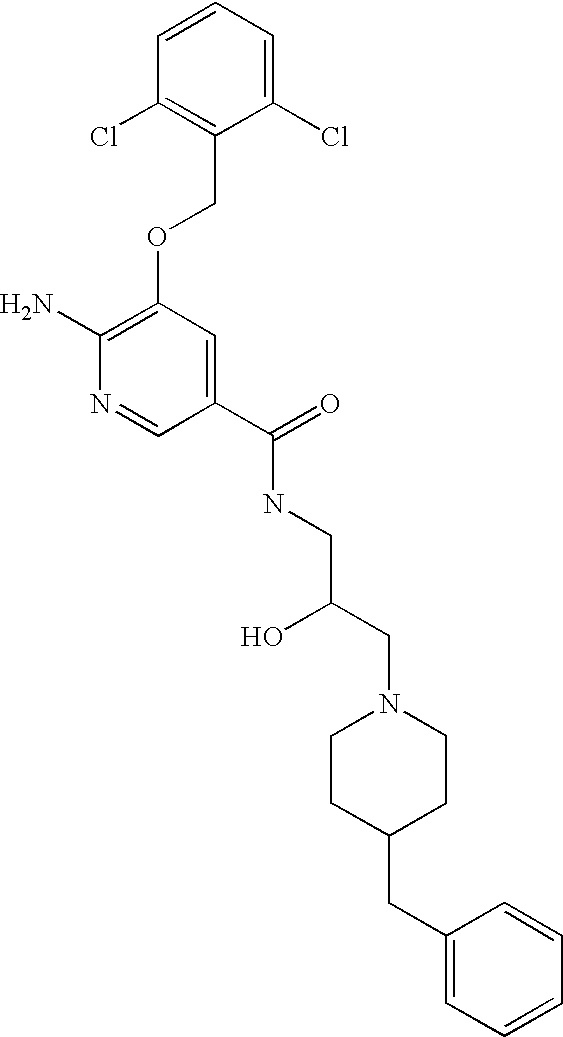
C1(Cl)=CC=CC(Cl)=C1COC1=C(N)N=CC(C(=O)NCC(CN2CCC(CC3=CC=CC=C3)CC2)O)=C1
